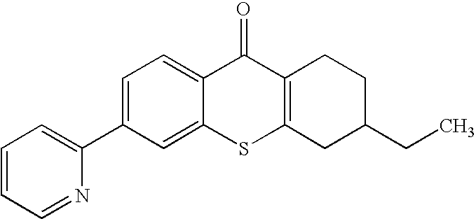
C1=C(C2=CC=CC=N2)C=C2C(=C1)C(=O)C1=C(S2)CC(CC)CC1
